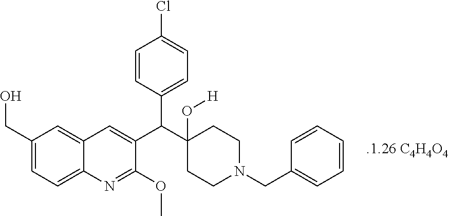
C1=CC(C(C2(O[H])CCN(CC3=CC=CC=C3)CC2)C2=CC3=CC(CO)=CC=C3N=C2OC)=CC=C1Cl
